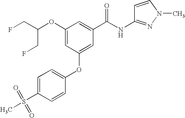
C(OC1=CC(OC2=CC=C(S(=O)(=O)C)C=C2)=CC(C(NC2=NN(C)C=C2)=O)=C1)(CF)CF
